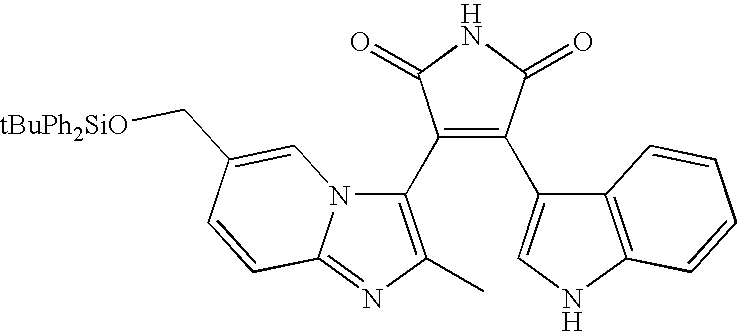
C1(C2=C(C)N=C3N2C=C(C[tBuPh2SiO])C=C3)=C(C2=CNC3=C2C=CC=C3)C(=O)NC1=O
